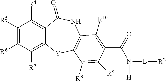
C1([R5])=C([R6])C([R7])=C2C(=C1[R4])C(=O)NC1=C([Y]2)C([R8])=C([R9])C(C(N([L][R2])[H])=O)=C1[R10]
